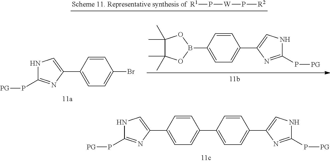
C1=CC(C2=CNC(P[PG])=N2)=CC=C1Br.C1=CC(C2=CNC(P[PG])=N2)=CC=C1B1OC(C)(C)C(C)(C)O1.[R1]P[W]P[R2].C1=CC(C2=CNC(P[PG])=N2)=CC=C1C1=CC=C(C2=CNC(P[PG])=N2)C=C1
